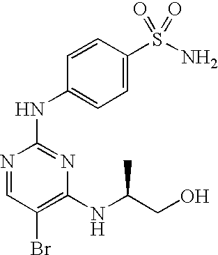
N1=CC(Br)=C(NC(CO)C)N=C1NC1=CC=C(S(N)(=O)=O)C=C1
